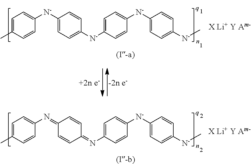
C1=C(C)C=CC(N=C2C=CC(=NC3=CC=C([N-]C4=CC=C([N-]C)C=C4)C=C3)C=C2)=C1.C1=C(C)C=CC([N-]C2=CC=C([N-]C3=CC=C([N-]C4=CC=C([N-]C)C=C4)C=C3)C=C2)=C1
